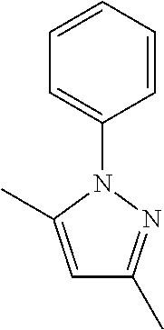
C1=CC=CC(N2C(C)=CC(C)=N2)=C1
